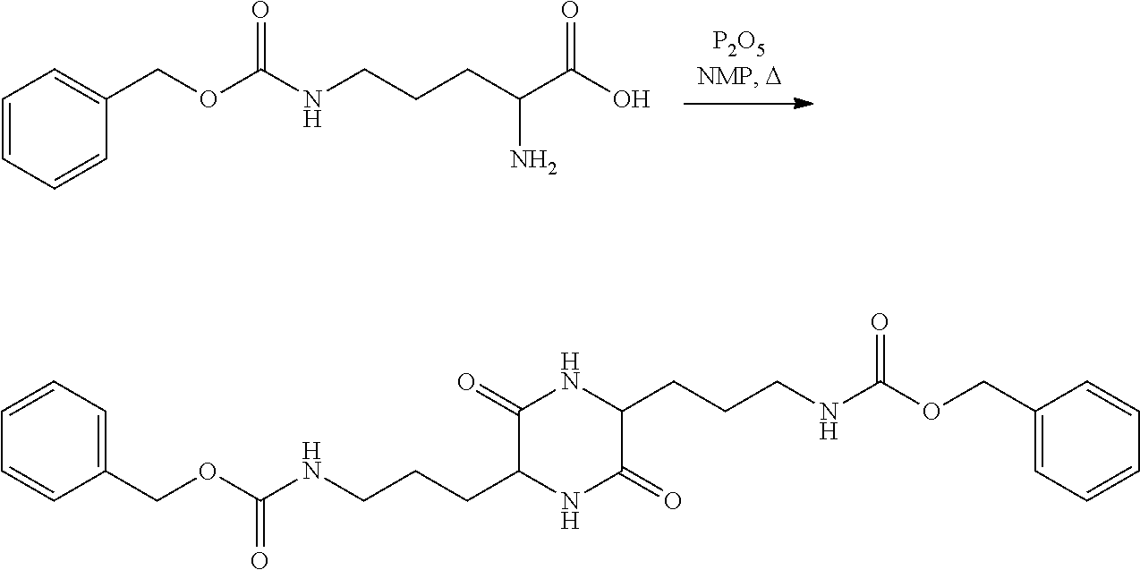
C1=CC=CC(COC(NCCCC(C(O)=O)N)=O)=C1.C1=C(COC(NCCCC2NC(=O)C(CCCNC(OCC3=CC=CC=C3)=O)NC2=O)=O)C=CC=C1
